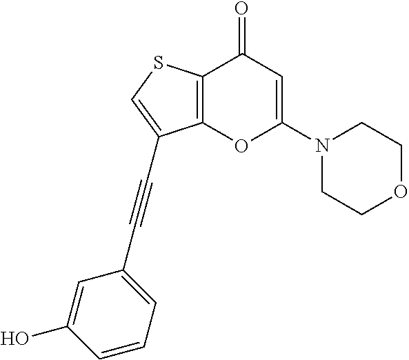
C12=C(SC=C1C#CC1=CC=CC(O)=C1)C(=O)C=C(N1CCOCC1)O2
